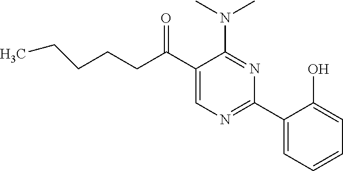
CCCCCC(=O)C1=CN=C(C2=CC=CC=C2O)N=C1N(C)C
